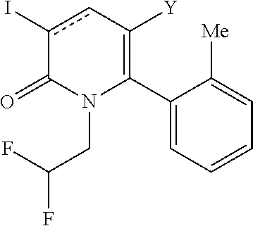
C1(C2=C([Y])cc(I)C(=O)N2CC(F)F)=CC=CC=C1[Me]
